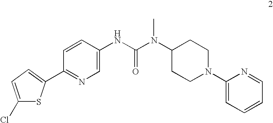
C1(C2=CC=C(Cl)S2)=NC=C(NC(N(C2CCN(C3=CC=CC=N3)CC2)C)=O)C=C1
